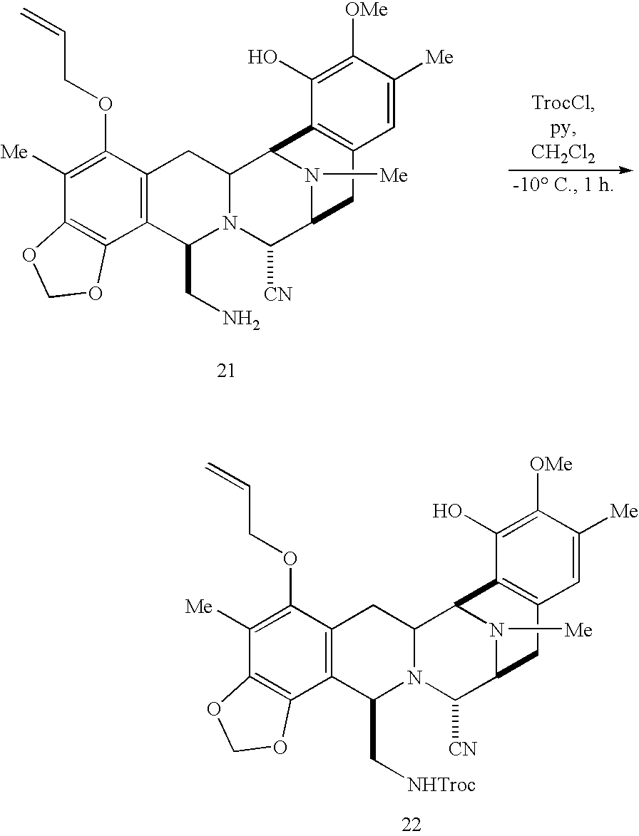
C1([Me])=C(OCC=C)C2=C(C3=C1OCO3)C(CN)N1C(C2)C2N([Me])C(C1[CN])CC1=C2C(O)=C([OMe])C([Me])=C1.C1([Me])=C(OCC=C)C2=C(C3=C1OCO3)C(C[NHTroc])N1C(C2)C2N([Me])C(C1[CN])CC1=C2C(O)=C([OMe])C([Me])=C1
